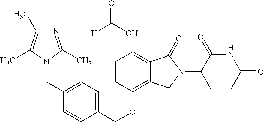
C(OC1=C2C(=CC=C1)C(=O)N(C1C(=O)NC(=O)CC1)C2)C1=CC=C(CN2C(C)=NC(C)=C2C)C=C1.C([H])(=O)O
